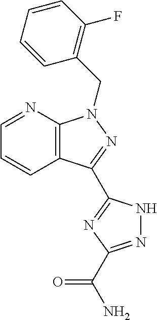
C12=C(N=CC=C1)N(CC1=C(F)C=CC=C1)N=C2C1=NC(C(N)=O)=NN1
